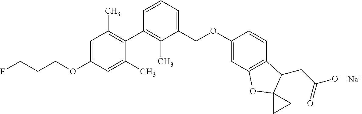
C1=C(OCCCF)C=C(C)C(C2=C(C)C(COC3=CC4=C(C=C3)C(CC([O-])=O)C3(O4)CC3)=CC=C2)=C1C.[Na]
